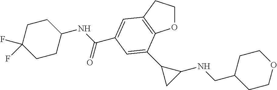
O1CCC2=C1C(C1CC1NCC1CCOCC1)=CC(C(NC1CCC(F)(F)CC1)=O)=C2
